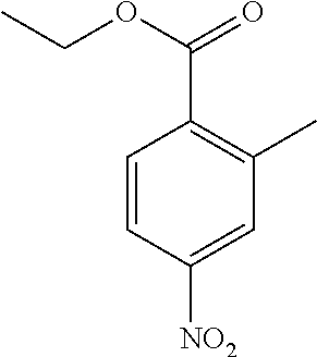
C1=CC([NO2])=CC(C)=C1C(OCC)=O
